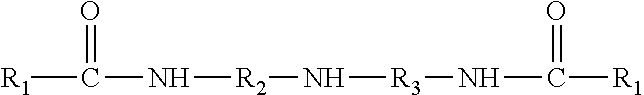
[R1]C(N[R2]N[R3]NC([R1])=O)=O
